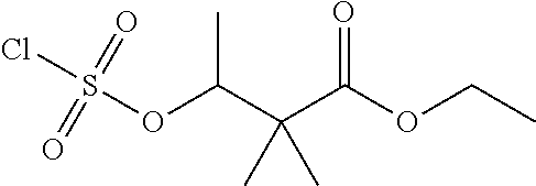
C(OC(C(C(OS(Cl)(=O)=O)C)(C)C)=O)C
